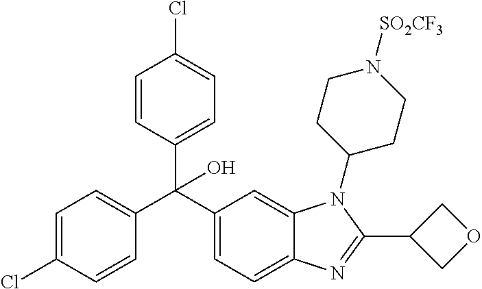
C1(C(C2=CC=C3C(=C2)N(C2CCN([SO2CF3])CC2)C(C2COC2)=N3)(C2=CC=C(Cl)C=C2)O)=CC=C(Cl)C=C1
